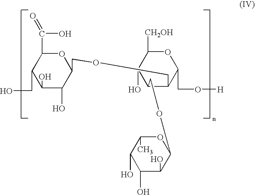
C1(CO)C(O)C(O)C(COCC2C(COC3OC(C)C(O)C(O)C3O)C(O)C([CH2OH])OC2CO[H])OC1C(=O)O
